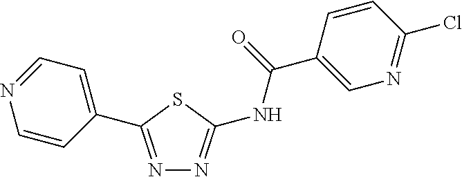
N1=C(C2=CC=NC=C2)SC(NC(C2=CN=C(Cl)C=C2)=O)=N1
